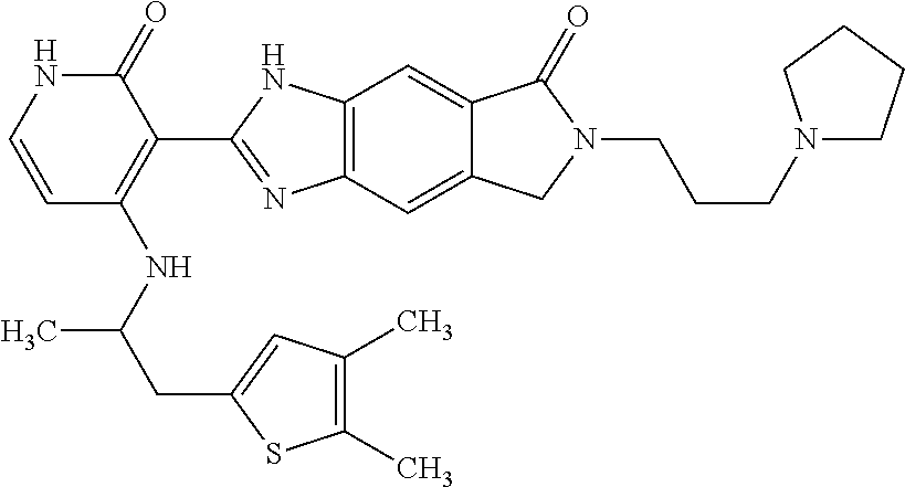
C12=C(C=C3C(=C1)C(=O)N(CCCN1CCCC1)C3)N=C(C1=C(NC(CC3=CC(C)=C(C)S3)C)C=CNC1=O)N2
